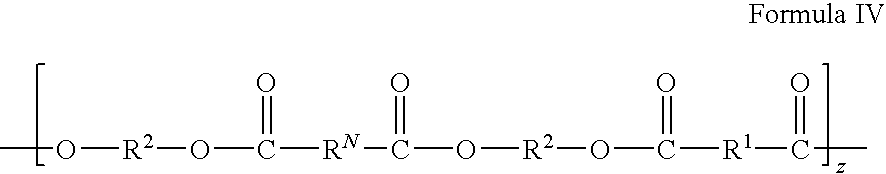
CO[R2]OC([RN]C(O[R2]OC([R1]C(C)=O)=O)=O)=O
